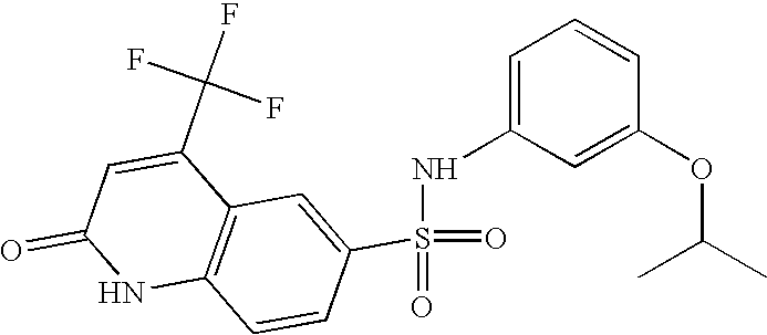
C12=C(C=C(S(=O)(NC3=CC=CC(OC(C)C)=C3)=O)C=C1)C(C(F)(F)F)=CC(=O)N2
